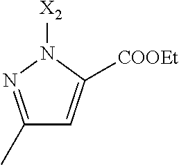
[X2]N1N=C(C)C=C1[COOEt]
